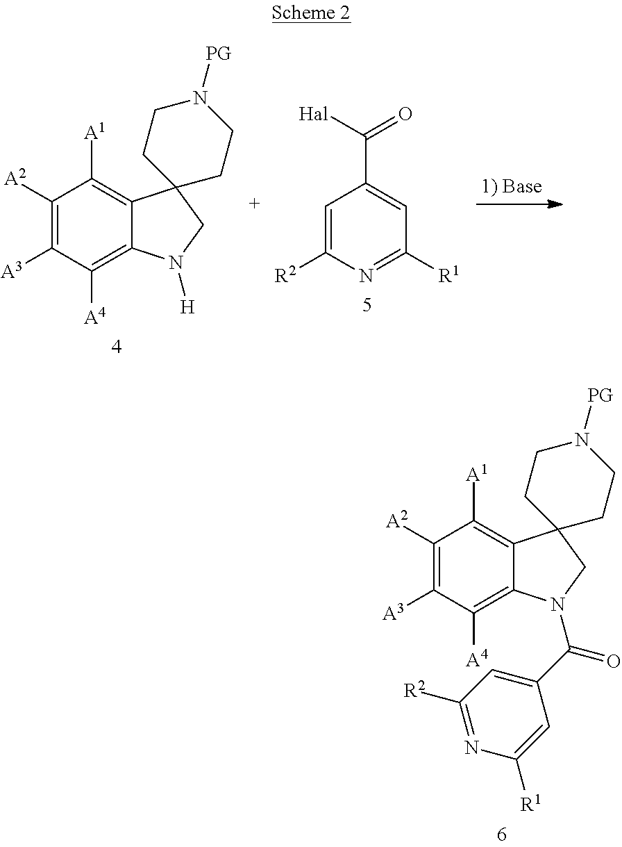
C1([A2])=C([A3])C([A4])=C2C(=C1[A1])C1(CN2[H])CCN([PG])CC1.C1=C([R2])N=C([R1])C=C1C([Hal])=O.C1([A2])=C([A3])C([A4])=C2C(=C1[A1])C1(CN2C(C2=CC([R2])=NC([R1])=C2)=O)CCN([PG])CC1
